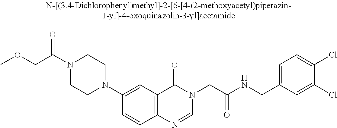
N1(C(COC)=O)CCN(C2=CC3=C(C=C2)N=CN(CC(=O)NCC2=CC=C(Cl)C(Cl)=C2)C3=O)CC1
